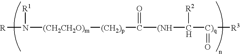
[R]N([R1])[(CH2CH2O)m][(CH2)p]C([(NH]C([C)q](=O)[R3])[R2])=O
